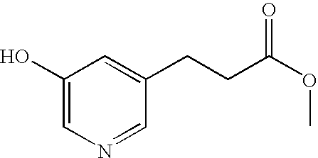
C1(O)=CN=CC(CCC(OC)=O)=C1
